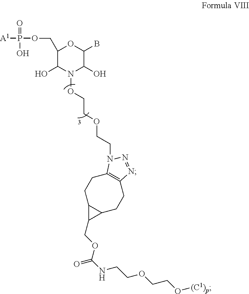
C1(COP([A1])(=O)O)C(O)N(OCCOCCN2C3=C(CCC4C(CC3)C4COC(NCCOCCO[(C1)p])=O)N=N2)C(O)C(B)O1
